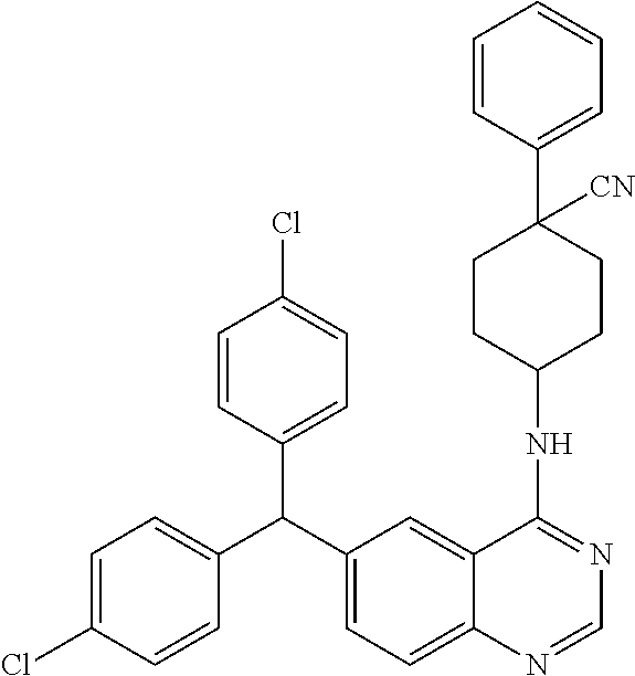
C1=C(Cl)C=CC(C(C2=CC=C3C(=C2)C(NC2CCC(C4=CC=CC=C4)([CN])CC2)=NC=N3)C2=CC=C(Cl)C=C2)=C1
